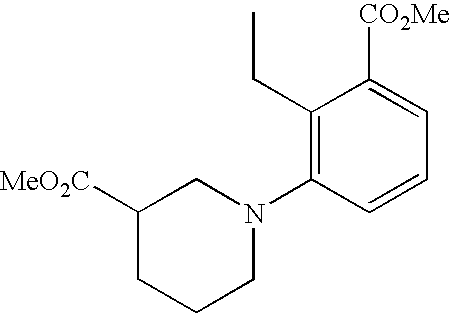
C1(CC)=C(N2CC([MeO2C])CCC2)C=CC=C1[CO2Me]
